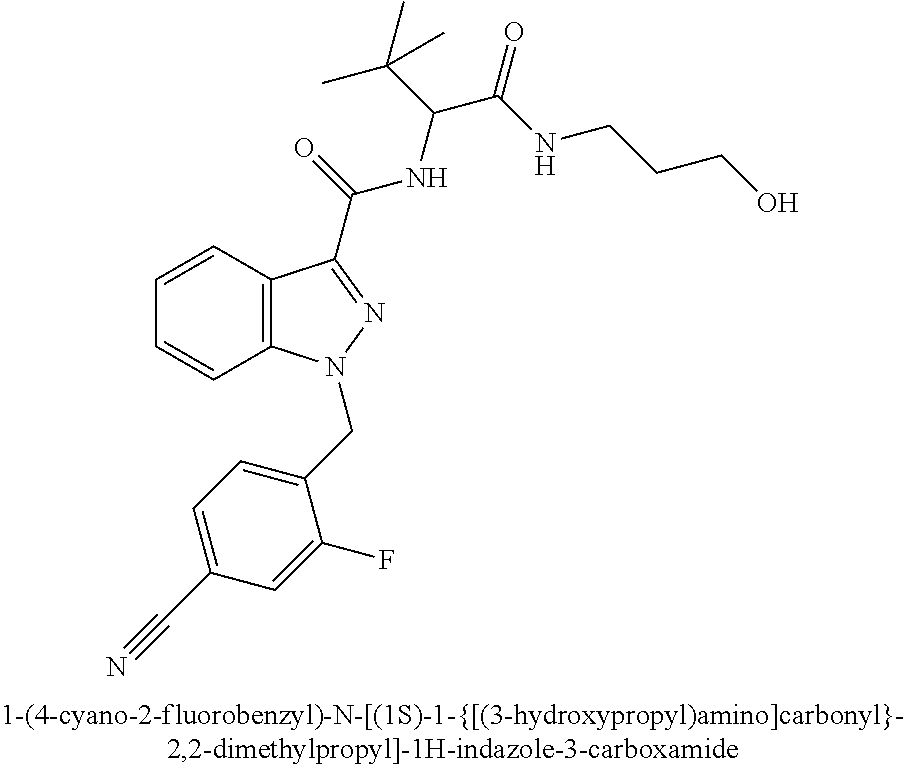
C1=CC2=C(C=C1)N(CC1=CC=C(C#N)C=C1F)N=C2C(NC(C(C)(C)C)C(NCCCO)=O)=O
